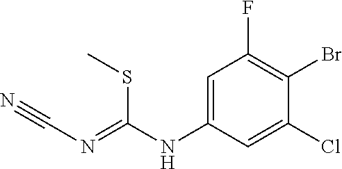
C1=C(NC(=NC#N)SC)C=C(Cl)C(Br)=C1F
